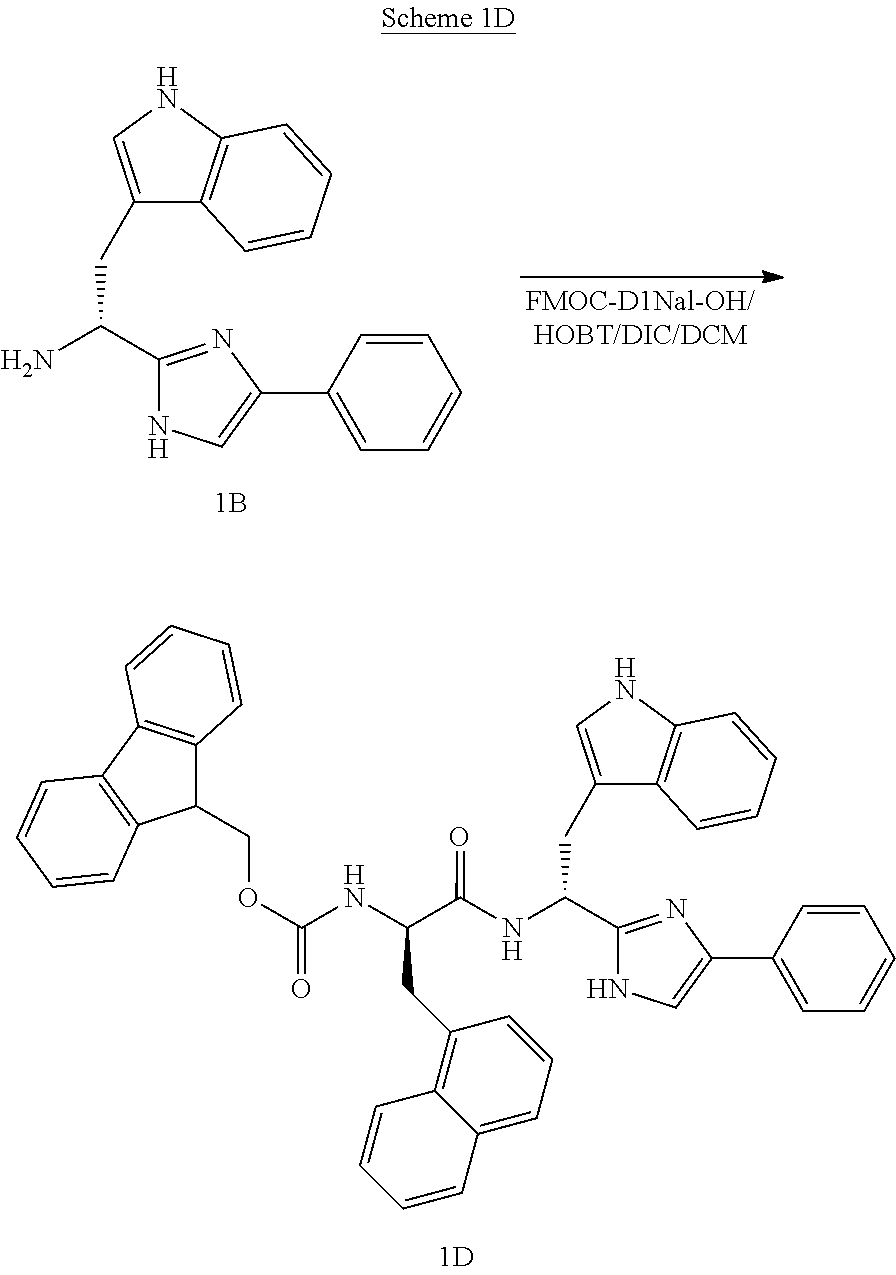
NC(C1=NC(C2=CC=CC=C2)=CN1)CC1=CNC2=C1C=CC=C2.N(C(C1=NC(C2=CC=CC=C2)=CN1)CC1=CNC2=C1C=CC=C2)C(C(NC(OCC1C2=C(C3=C1C=CC=C3)C=CC=C2)=O)CC1=C2C(=CC=C1)C=CC=C2)=O
